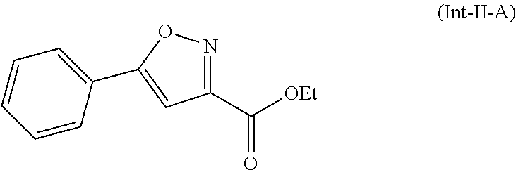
C1(C([OEt])=O)=NOC(C2=CC=CC=C2)=C1
